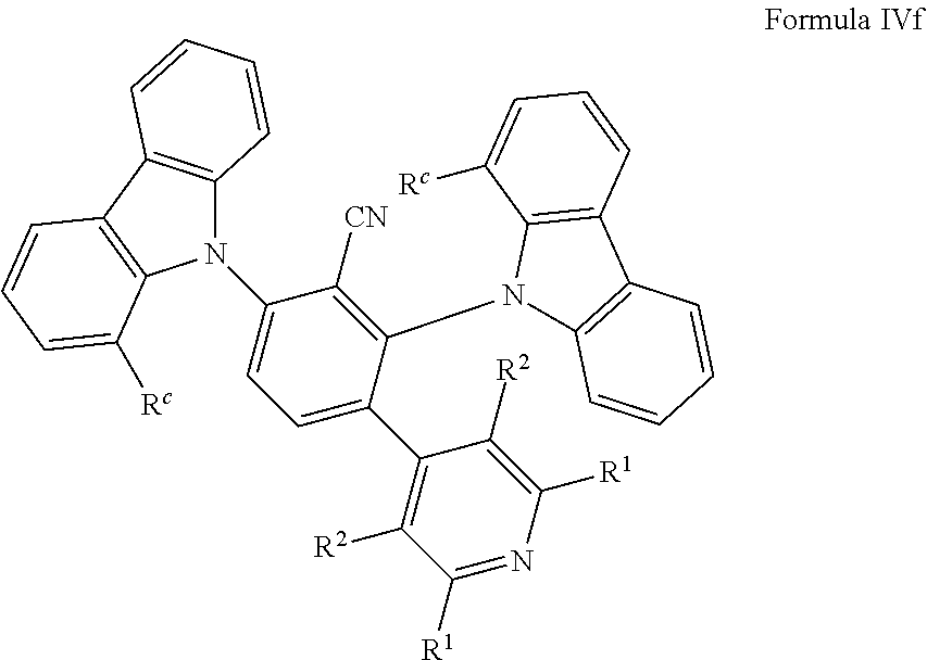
C12=C(C3=C(C([Rc])=CC=C3)N1C1=CC=C(C3=C([R2])C([R1])=NC([R1])=C3[R2])C(N3C4=C(C5=C3C([Rc])=CC=C5)C=CC=C4)=C1[CN])C=CC=C2
